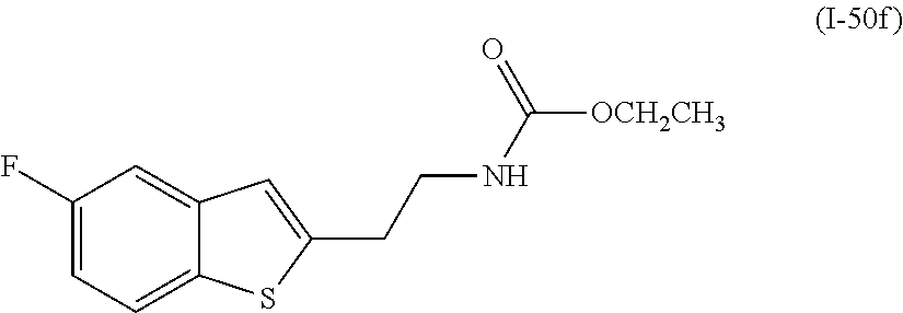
C1(F)=CC=C2C(=C1)C=C(CCNC([OCH2CH3])=O)S2
